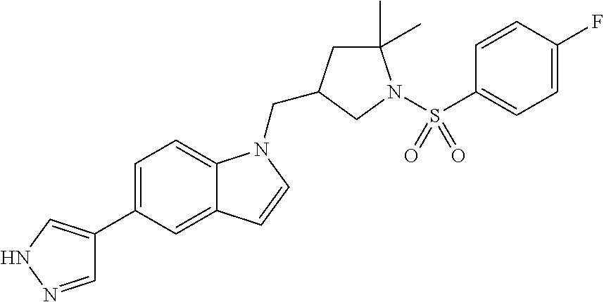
C1=NNC=C1C1=CC=C2C(=C1)C=CN2CC1CC(C)(C)N(S(C2=CC=C(F)C=C2)(=O)=O)C1
